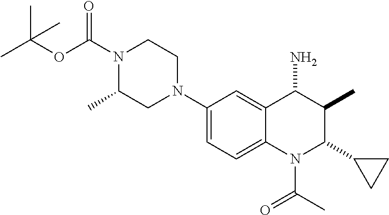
C1(N2CCN(C(OC(C)(C)C)=O)C(C)C2)=CC=C2C(=C1)C(N)C(C)C(C1CC1)N2C(C)=O
